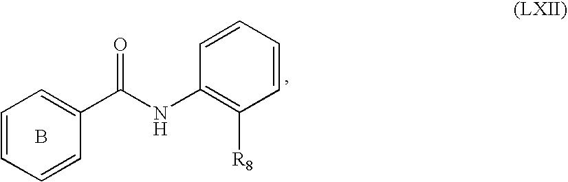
C1=CC=CC(C(NC2=C([R8])C=CC=C2)=O)=C1.B
